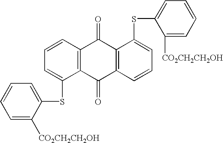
C1([CO2CH2CH2OH])=CC=CC=C1SC1=CC=CC2=C1C(=O)C1=C(C2=O)C(SC2=CC=CC=C2[CO2CH2CH2OH])=CC=C1
